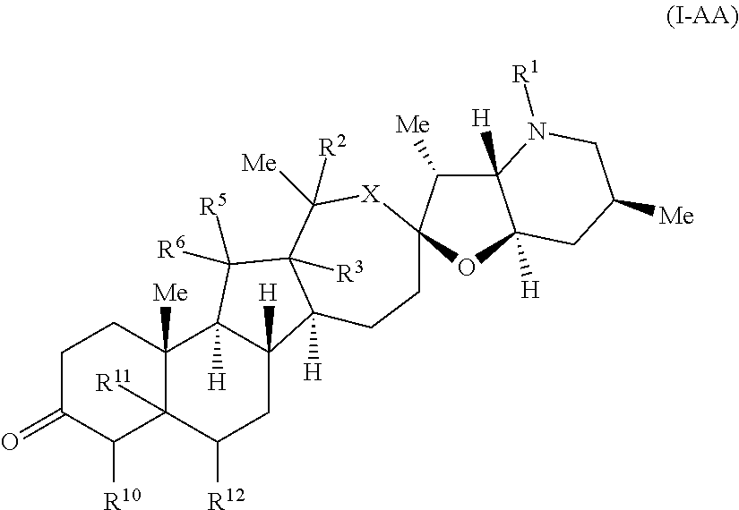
C1C(=O)C([R10])C2([R11])C([Me])(C1)C1([H])C([H])(CC2[R12])C2([H])C([R3])(C1([R6])[R5])C([R2])([Me])[X]C1(CC2)C([Me])C2([H])C([H])(O1)CC([Me])CN2[R1]
